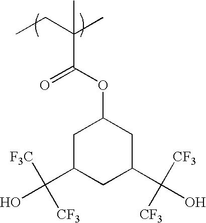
CCC(C)(C)C(OC1CC(C([F3C])([CF3])O)CC(C(O)([CF3])[CF3])C1)=O
